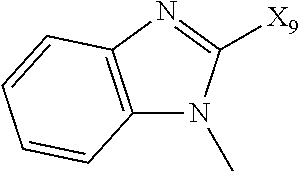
C12=C(N=C([X9])N1C)C=CC=C2
